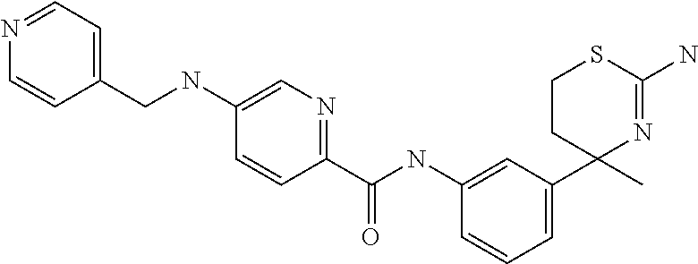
C1(NC(C2=NC=C(NCC3=CC=NC=C3)C=C2)=O)=CC(C2(C)N=C(N)SCC2)=CC=C1
